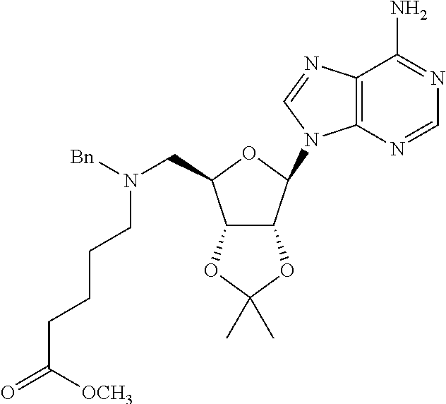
N([Bn])(CC1C2C(C(N3C4=C(C(N)=NC=N4)N=C3)O1)OC(C)(C)O2)CCCCC(=O)[OCH3]
